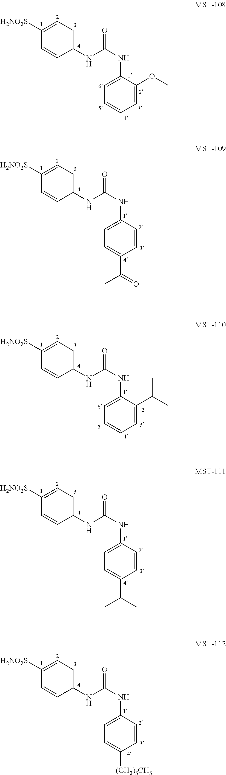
C1(NC(NC2=CC=CC=C2OC)=O)=CC=C([H2NO2S])C=C1.C1(NC(NC2=CC=C(C(C)=O)C=C2)=O)=CC=C([H2NO2S])C=C1.C1(NC(NC2=CC=CC=C2C(C)C)=O)=CC=C([H2NO2S])C=C1.C1(NC(NC2=CC=C(C(C)C)C=C2)=O)=CC=C([H2NO2S])C=C1.C1(NC(NC2=CC=C([(CH2)3CH3])C=C2)=O)=CC=C([H2NO2S])C=C1
